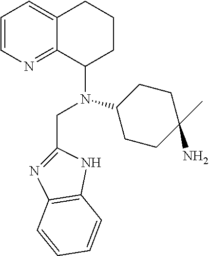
C(C1=NC2=C(N1)C=CC=C2)N(C1CCCC2=CC=CN=C12)C1CCC(N)(C)CC1
